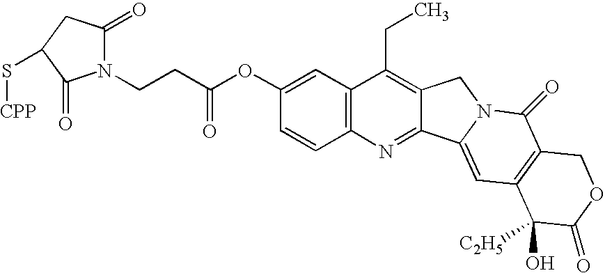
C1=CC2=C(C=C1OC(CCN1C(=O)CC(S[CPP])C1=O)=O)C(CC)=C1C(=N2)C2=CC3=C(C(=O)N2C1)COC(=O)C3([C2H5])O
